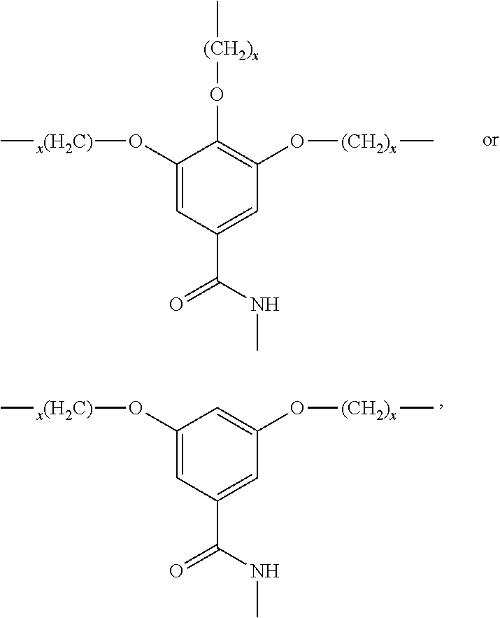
C1(O[x(H2C)]C)=CC(C(NC)=O)=CC(O[(CH2)x]C)=C1O[(CH2)x]C.C1(O[x(H2C)]C)=CC(C(NC)=O)=CC(O[(CH2)x]C)=C1
